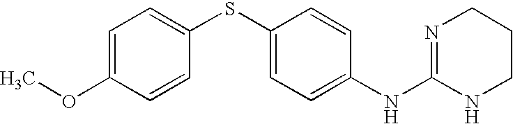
C1=C(OC)C=CC(SC2=CC=C(NC3=NCCCN3)C=C2)=C1
